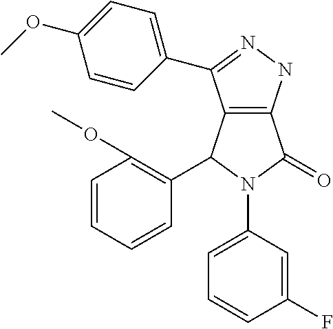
C12=C(NN=C1C1=CC=C(OC)C=C1)C(=O)N(C1=CC=CC(F)=C1)C2C1=C(OC)C=CC=C1
